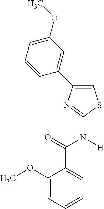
C1(OC)=CC=CC=C1C(=O)N([H])C1=NC(C2=CC(OC)=CC=C2)=CS1
